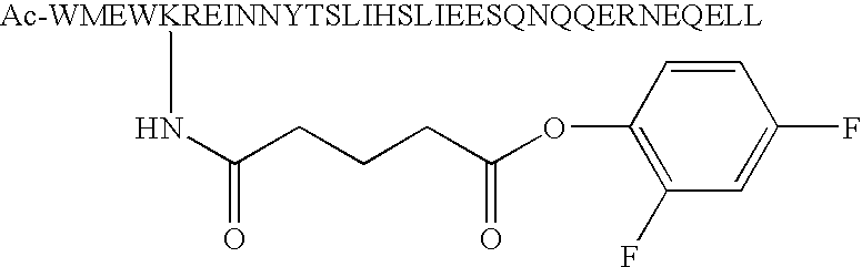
N(C(CCCC(OC1=C(F)C=C(F)C=C1)=O)=O)[Ac-WMEWKREINNYTSLIHSLIEESQNQQERNEQELL]
